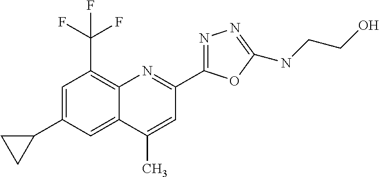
C1(C)=CC(C2=NN=C(NCCO)O2)=NC2=C(C(F)(F)F)C=C(C3CC3)C=C12
